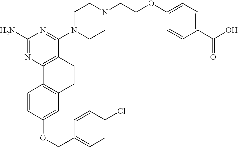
C1(N)=NC2=C(C(N3CCN(CCOC4=CC=C(C(O)=O)C=C4)CC3)=N1)CCC1=C2C=CC(OCC2=CC=C(Cl)C=C2)=C1
